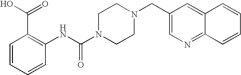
C1=CC=CC(NC(N2CCN(CC3=CN=C4C(=C3)C=CC=C4)CC2)=O)=C1C(O)=O
